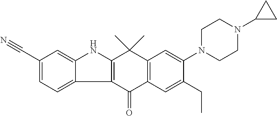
C12=C(C(=O)C3=C(C1(C)C)C=C(N1CCN(C4CC4)CC1)C(CC)=C3)C1=CC=C(C#N)C=C1N2
